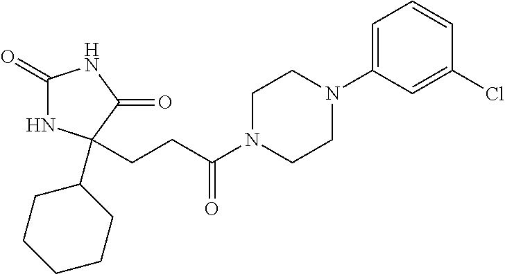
C1(=O)NC(C2CCCCC2)(CCC(N2CCN(C3=CC=CC(Cl)=C3)CC2)=O)C(=O)N1
